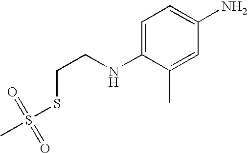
C(CNC1=CC=C(N)C=C1C)SS(C)(=O)=O
